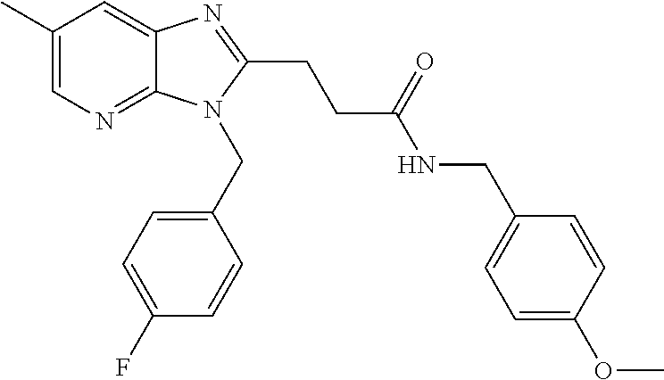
C1(C)=CN=C2C(=C1)N=C(CCC(NCC1=CC=C(OC)C=C1)=O)N2CC1=CC=C(F)C=C1
